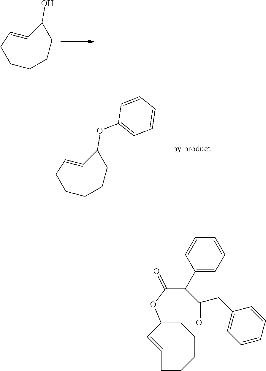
C1=CC(O)CCCCC1.C1=CC(OC2=CC=CC=C2)CCCCC1.C1(OC(C(C2=CC=CC=C2)C(CC2=CC=CC=C2)=O)=O)C=CCCCCC1
